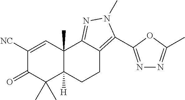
C1([NC])=CC2(C)C([H])(C(C)(C)C1=O)CCC1=C(C3=NN=C(C)O3)N(C)N=C21
